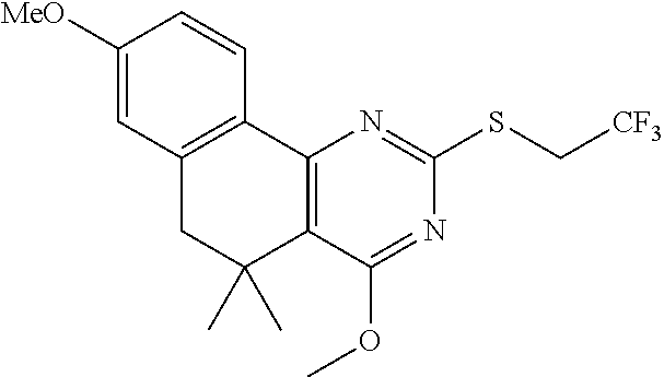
C1([MeO])=CC2=C(C=C1)C1=C(C(C)(C)C2)C(OC)=NC(SC[CF3])=N1
